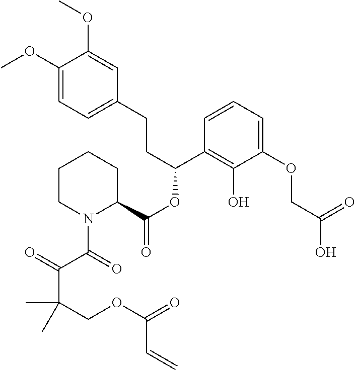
C1(OC)=CC=C(CCC(OC(=O)C2CCCCN2C(C(=O)C(COC(=O)C=C)(C)C)=O)C2=C(O)C(OCC(O)=O)=CC=C2)C=C1OC
